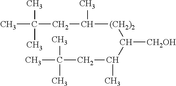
CC(CC(C)[(CH2)2]C([CH2OH])C(CC(C)(C)C)C)(C)C
